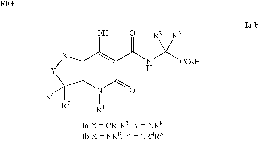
C12=C(N([R1])C(=O)C(C(NC([CO2H])([R2])[R3])=O)=C1O)C([R6])([R7])[Y][X]2
